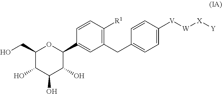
C1=CC([R1])=C(CC2=CC=C([V][W][X][Y])C=C2)C=C1C1OC(CO)C(O)C(O)C1O
